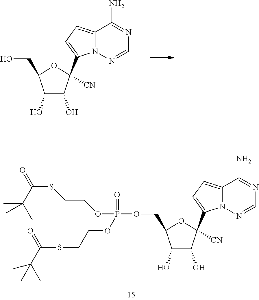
C1=NN2C(=CC=C2C2([CN])C(O)C(O)C(CO)O2)C(N)=N1.C1=NN2C(=CC=C2C2([CN])C(O)C(O)C(COP(OCCSC(C(C)(C)C)=O)(=O)OCCSC(=O)C(C)(C)C)O2)C(N)=N1
